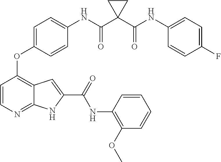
C1=CN=C2C(=C1OC1=CC=C(NC(C3(C(NC4=CC=C(F)C=C4)=O)CC3)=O)C=C1)C=C(C(=O)NC1=C(OC)C=CC=C1)N2
